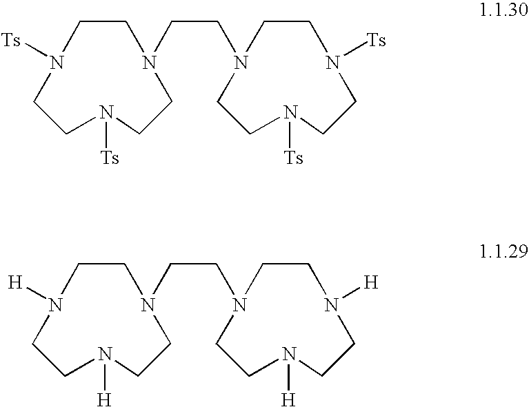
C1N([Ts])CCN([Ts])CCN(CCN2CCN([Ts])CCN([Ts])CC2)C1.C1N([H])CCN([H])CCN(CCN2CCN([H])CCN([H])CC2)C1
